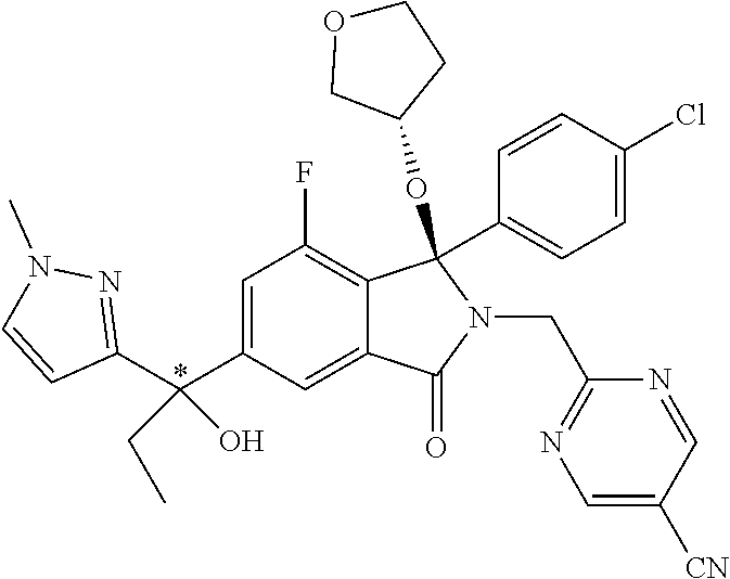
C1(C(C2=CC(F)=C3C(=C2)C(=O)N(CC2=NC=C([CN])C=N2)C3(C2=CC=C(Cl)C=C2)OC2CCOC2)(CC)O)=NN(C)C=C1
